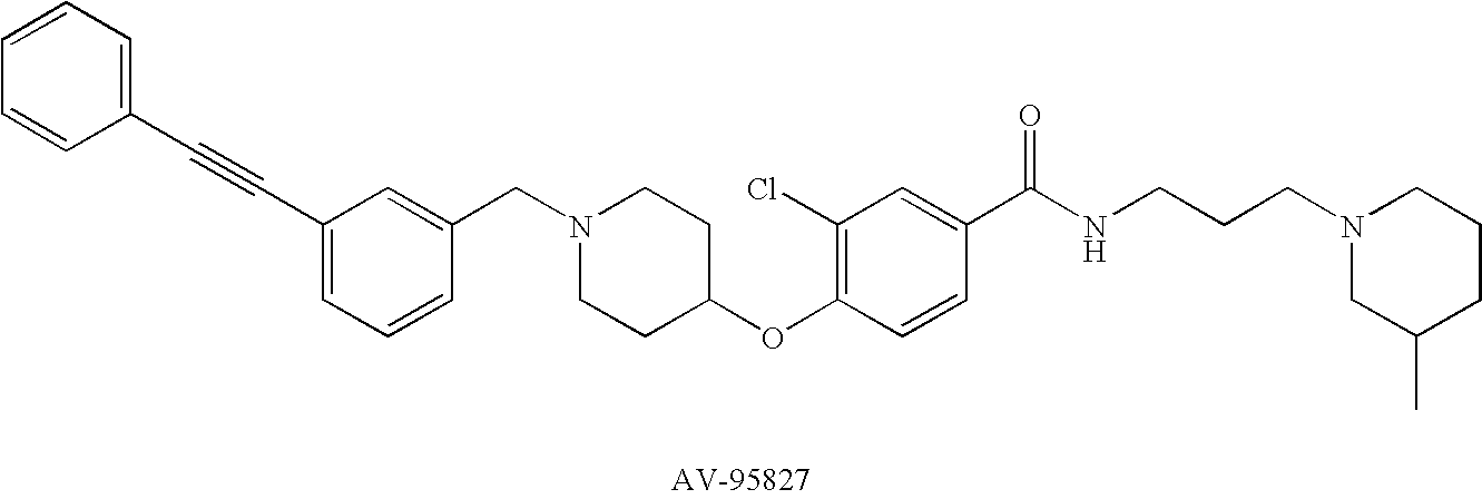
C1(CN2CCC(OC3=C(Cl)C=C(C(=O)NCCCN4CC(C)CCC4)C=C3)CC2)=CC(C#CC2=CC=CC=C2)=CC=C1
